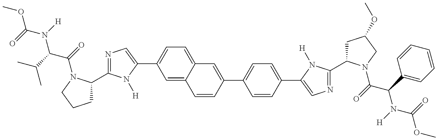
COC(=O)N(C(C(=O)N1C(C2=NC=C(C3=CC=C4C(=C3)C=CC(C3=CC=C(C5=CN=C(C6CC(OC)CN6C(=O)C(C6=CC=CC=C6)N([H])C(OC)=O)N5[H])C=C3)=C4)N2[H])CCC1)C(C)C)[H]
